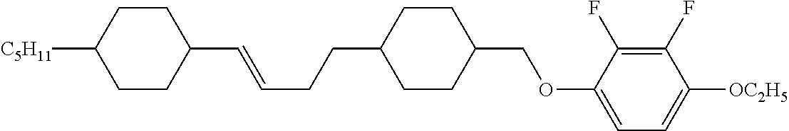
O(CC1CCC(CCC=CC2CCC([C5H11])CC2)CC1)C1=CC=C([OC2H5])C(F)=C1F
